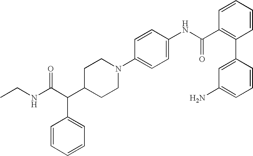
C(C(C1CCN(C2=CC=C(NC(C3=C(C4=CC(N)=CC=C4)C=CC=C3)=O)C=C2)CC1)C1=CC=CC=C1)(NCC)=O
